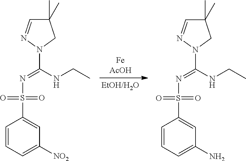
C1=CC=C([NO2])C=C1S(N=C(NCC)N1CC(C)(C)C=N1)(=O)=O.C1=CC=C(N)C=C1S(N=C(NCC)N1CC(C)(C)C=N1)(=O)=O
